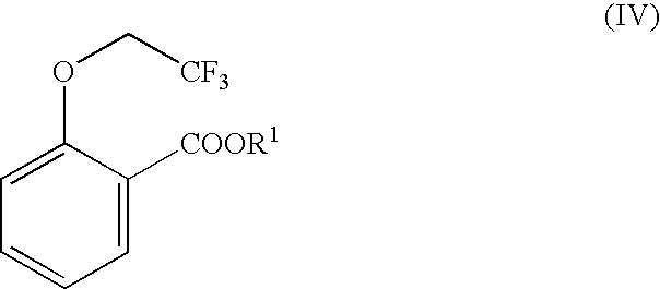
C1=CC=C([COOR1])C(OC[CF3])=C1
